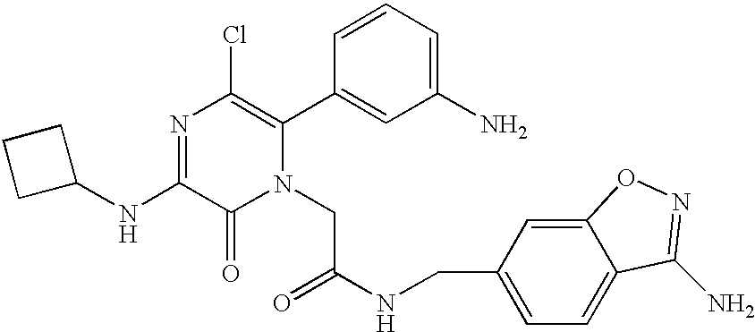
N1=C(NC2CCC2)C(=O)N(CC(NCC2=CC=C3C(=C2)ON=C3N)=O)C(C2=CC(N)=CC=C2)=C1Cl
